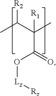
[R2]C(C(C)([R1])C(=O)O[Lz][Rz])C
